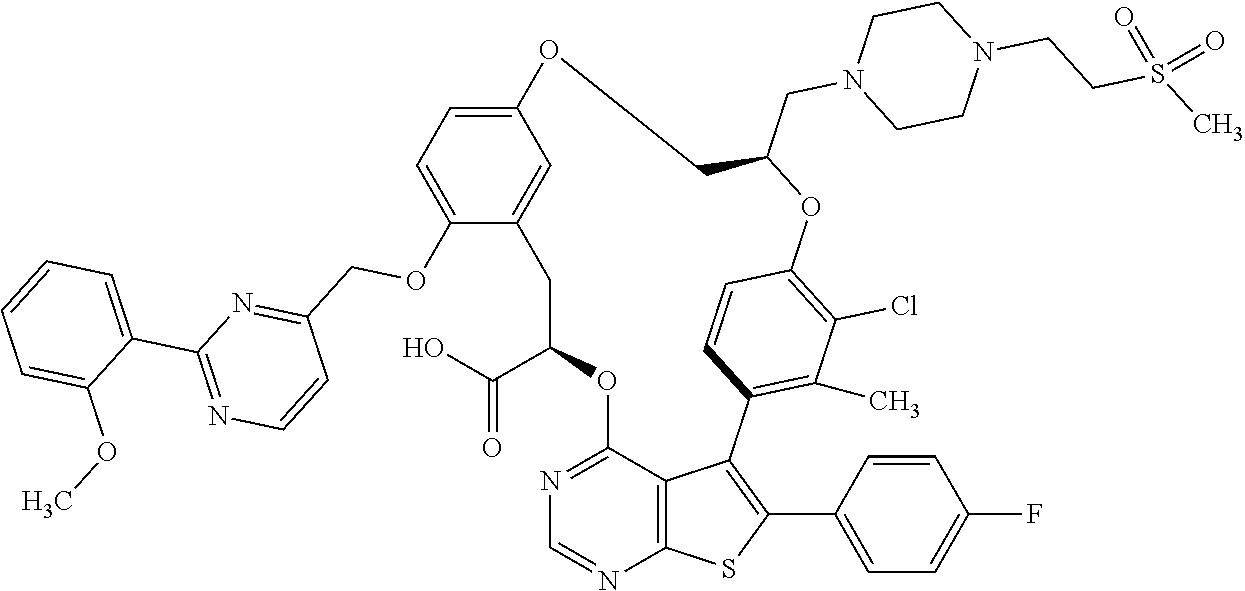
C1C(C(O)=O)OC2=NC=NC3=C2C(=C(C2=CC=C(F)C=C2)S3)C2=C(C)C(Cl)=C(C=C2)OC(CN2CCN(CCS(C)(=O)=O)CC2)COC2=CC=C(OCC3=NC(C4=CC=CC=C4OC)=NC=C3)C1=C2
